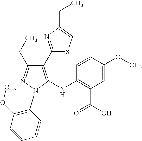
C1(C2=NC(CC)=CS2)=C(NC2=C(C(O)=O)C=C(OC)C=C2)N(C2=C(OC)C=CC=C2)N=C1CC
